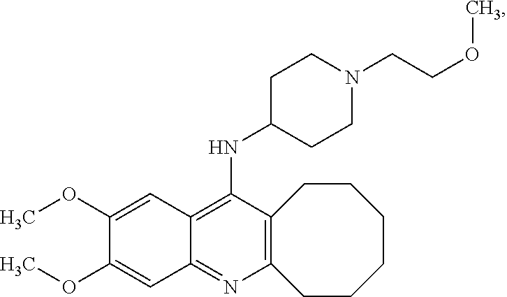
C12=C(N=C3C(=C1NC1CCN(CCOC)CC1)C=C(OC)C(OC)=C3)CCCCCC2
